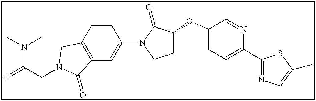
C(CN1CC2=C(C=C(N3C(=O)C(OC4=CC=C(C5=NC=C(C)S5)N=C4)CC3)C=C2)C1=O)(=O)N(C)C
